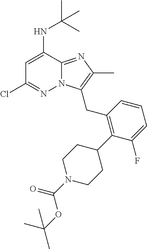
ClC1=NN2C(=NC(C)=C2CC2=C(C3CCN(C(OC(C)(C)C)=O)CC3)C(F)=CC=C2)C(NC(C)(C)C)=C1
